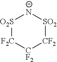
[O2S]1[F2C][CF2][CF2][SO2][N-]1
